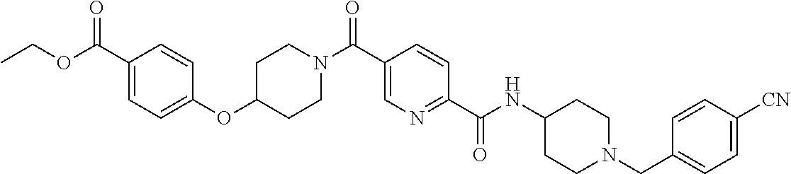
N(C(C1=NC=C(C(=O)N2CCC(OC3=CC=C(C(OCC)=O)C=C3)CC2)C=C1)=O)C1CCN(CC2=CC=C([CN])C=C2)CC1
